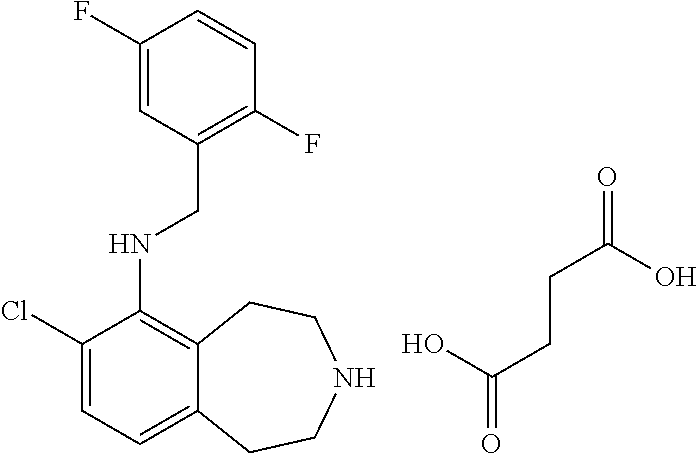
C1(F)=CC(CNC2=C3C(=CC=C2Cl)CCNCC3)=C(F)C=C1.C(=O)(O)CCC(=O)O
